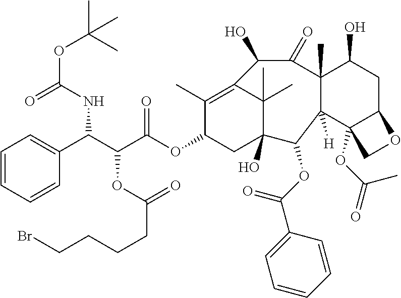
O(C(=O)NC(C(C(OC1CC2(O)C(C)(C)C(=C1C)C(O)C(=O)C1(C)C(O)CC3C(OC(=O)C)(C1([H])C2OC(C1=CC=CC=C1)=O)CO3)=O)OC(CCCCBr)=O)C1=CC=CC=C1)C(C)(C)C
